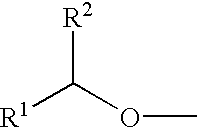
[R2]C([R1])OC
